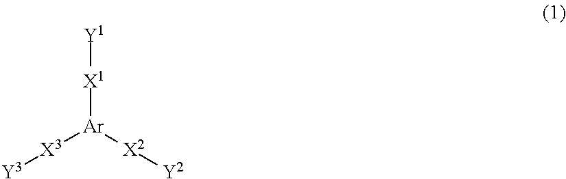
[Y1][X1][Ar]([X3][Y3])[X2][Y2]
